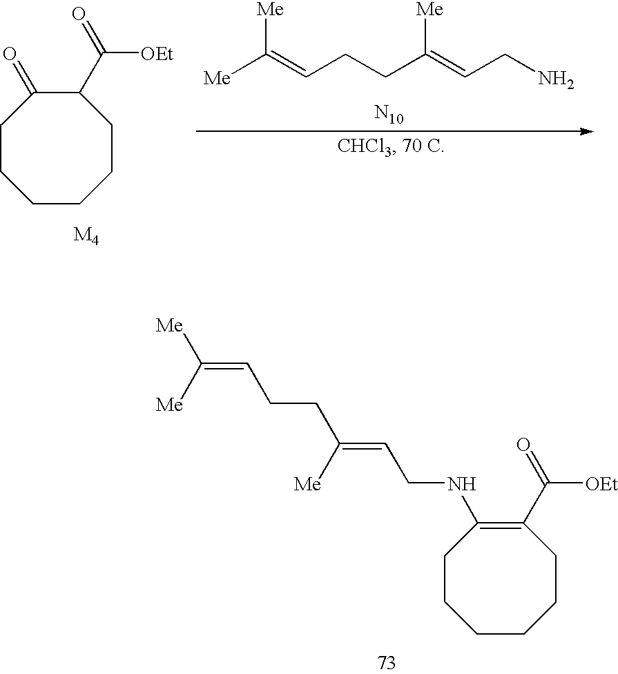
C1CCCCCC(C(=O)[OEt])C1=O.[Me]C(=CCCC(=CCN)[Me])[Me].[N10].C1CCCCCC(C(=O)[OEt])=C1NCC=C(CCC=C([Me])[Me])[Me]
